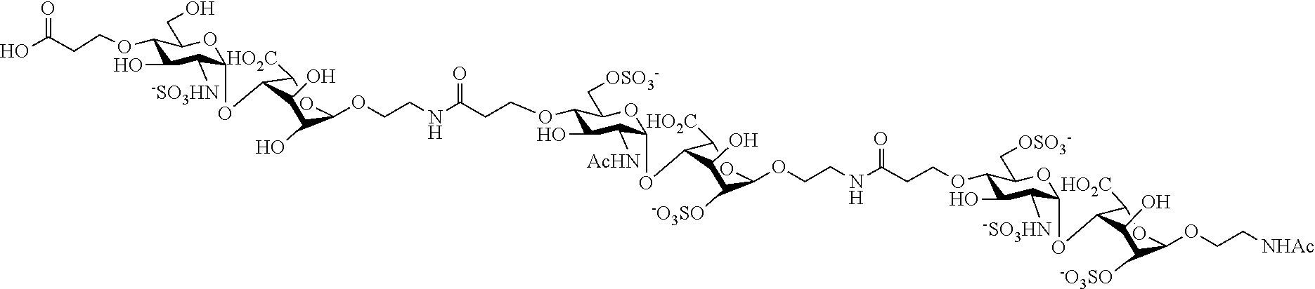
OC(CCOC1C(O)C([-SO3HN])C(OC2C([HO2C])OC(OCCNC(CCOC3C(O)C([AcHN])C(OC4C([HO2C])OC(OCCNC(CCOC5C(O)C([-SO3HN])C(OC6C([HO2C])OC(OCC[NHAc])C([-O3SO])C6O)OC5C[OSO3-])=O)C([-O3SO])C4O)OC3C[OSO3-])=O)C(O)C2O)OC1CO)=O
